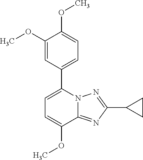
C1=C(OC)C2=NC(C3CC3)=NN2C(C2=CC=C(OC)C(OC)=C2)=C1
